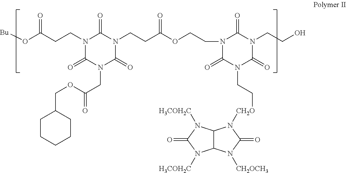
N1(CCC(O[Bu])=O)C(=O)N(CC(=O)OCC2CCCCC2)C(=O)N(CCC(=O)OCCN2C(=O)N(CC[CH2O]N3C4C(N([CH2OCH3])C3=O)N([H3COH2C])C(=O)N4[H3COH2C])C(=O)N(CCO)C2=O)C1=O
